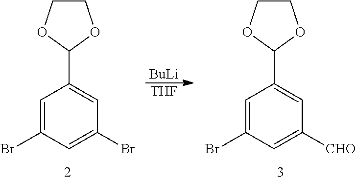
C1=C(Br)C=C(Br)C=C1C1OCCO1.[BuLi].[THF].C1=C(Br)C=C([CHO])C=C1C1OCCO1
